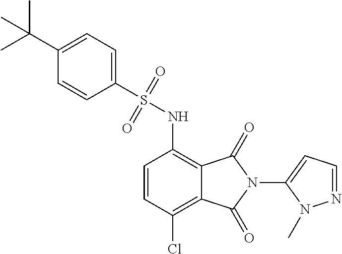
C1=CC(Cl)=C2C(=C1NS(=O)(=O)C1=CC=C(C(C)(C)C)C=C1)C(=O)N(C1=CC=NN1C)C2=O
